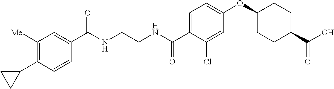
C1([Me])=C(C2CC2)C=CC(C(NCCNC(C2=CC=C(OC3CCC(C(O)=O)CC3)C=C2Cl)=O)=O)=C1
